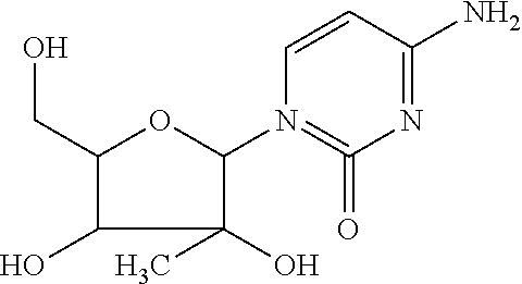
O1C(CO)C(O)C(O)(C)C1N1=C(=O)N=C(N)C=C1
